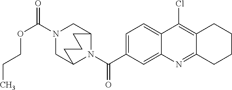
C(=O)(C1=CC=C2C(=C1)N=C1C(=C2Cl)CCCC1)N1C2CN(C(OCCC)=O)CC1CCC2
